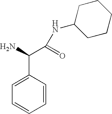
C1=C(C(N)C(=O)NC2CCCCC2)C=CC=C1
